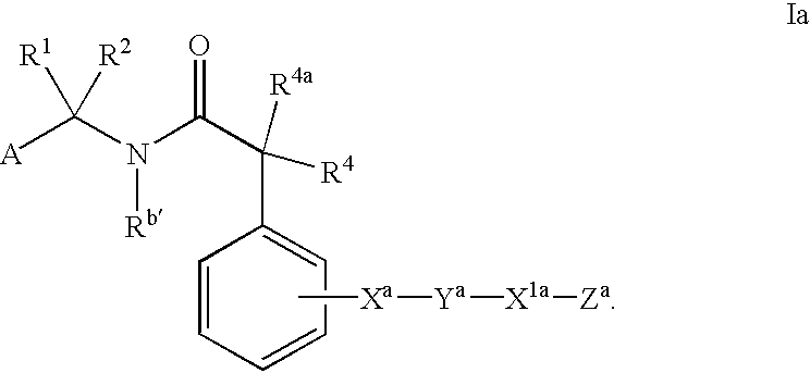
[A]C(N(C(C([R4a])([R4])C1=CC=CC=C1)=O)[Rb])([R1])[R2].C[Xa][Ya][X1a][Za]
